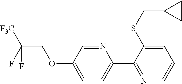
C(COC1=CC=C(C2=NC=CC=C2SCC2CC2)N=C1)(F)([F3C])F
